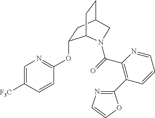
C1=C([F3C])C=CC(OC2CC3CCC2N(C(=O)C2=C(C4=NC=CO4)C=CC=N2)C3)=N1
